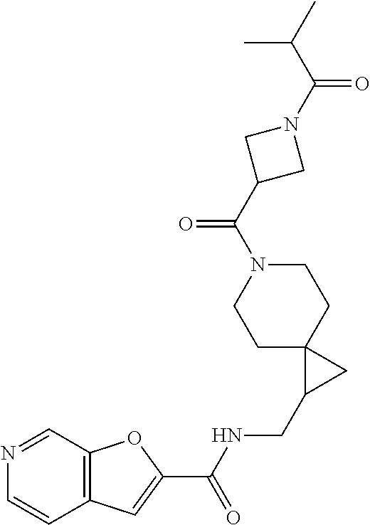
C12=C(C=C(C(NCC3CC34CCN(C(C3CN(C(C(C)C)=O)C3)=O)CC4)=O)O1)C=CN=C2
